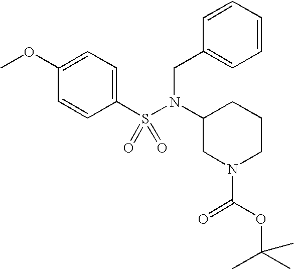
C1(OC)=CC=C(S(N(C2CN(C(OC(C)(C)C)=O)CCC2)CC2=CC=CC=C2)(=O)=O)C=C1
